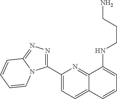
C1(C2=NN=C3N2C=CC=C3)=CC=C2C(=N1)C(NCCCN)=CC=C2
